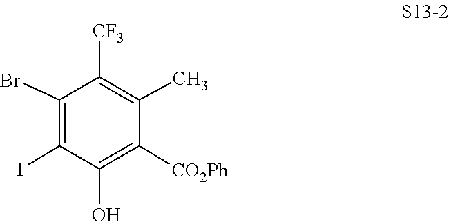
C1(I)=C(Br)C([CF3])=C(C)C([CO2Ph])=C1O
